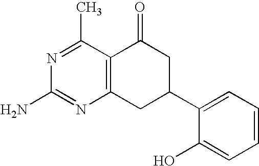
N1=C(C)C2=C(N=C1N)CC(C1=CC=CC=C1O)CC2=O
